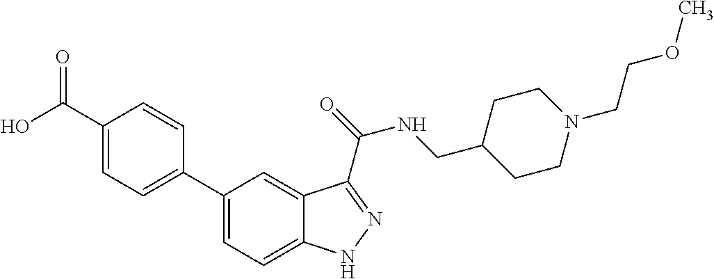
C1(C2=CC=C(C(O)=O)C=C2)=CC=C2C(=C1)C(C(=O)NCC1CCN(CCOC)CC1)=NN2
